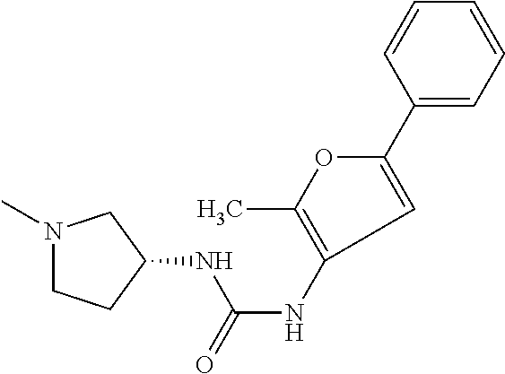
N1(C)CCC(NC(NC2=C(C)OC(C3=CC=CC=C3)=C2)=O)C1
